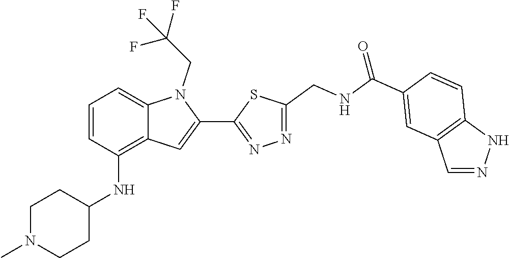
N1=C(C2=CC3=C(NC4CCN(C)CC4)C=CC=C3N2CC(F)(F)F)SC(CNC(C2=CC3=C(C=C2)NN=C3)=O)=N1
